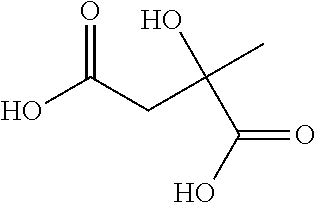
OC(CC(C)(O)C(O)=O)=O
